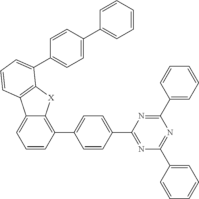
C1=CC(C2=NC(C3=CC=CC=C3)=NC(C3=CC=CC=C3)=N2)=CC=C1C1=C2C(=CC=C1)C1=C([X]2)C(C2=CC=C(C3=CC=CC=C3)C=C2)=CC=C1
